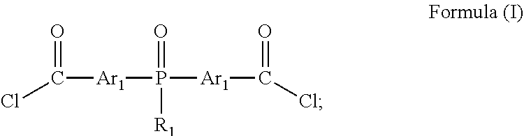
C([Ar1]P(=O)([R1])[Ar1]C(Cl)=O)(Cl)=O
